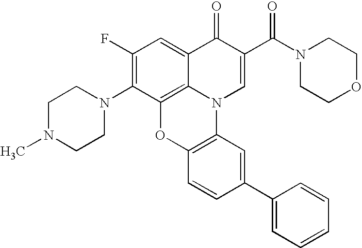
C1(F)=C(N2CCN(C)CC2)C2=C3C(=C1)C(=O)C(C(N1CCOCC1)=O)=CN3C1=C(O2)C=CC(C2=CC=CC=C2)=C1
